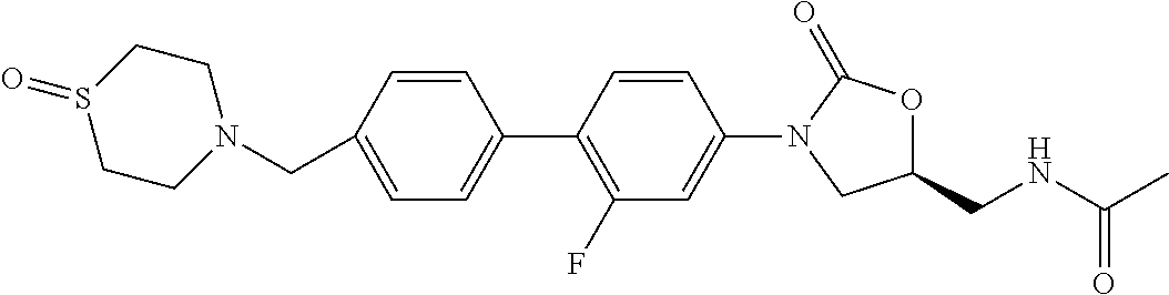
C1=CC(CN2CCS(=O)CC2)=CC=C1C1=C(F)C=C(N2CC(CNC(=O)C)OC2=O)C=C1
